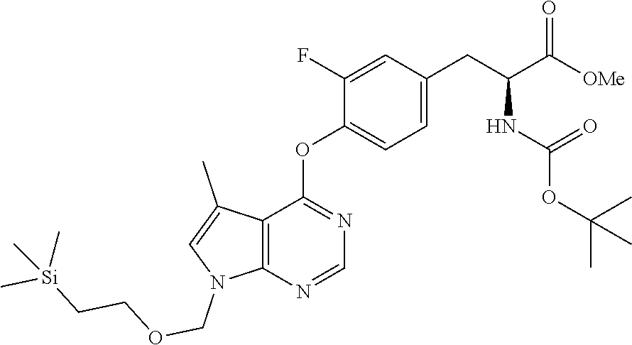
C1(F)=CC(CC(C([OMe])=O)NC(OC(C)(C)C)=O)=CC=C1OC1=NC=NC2=C1C(C)=CN2COCC[Si](C)(C)C
